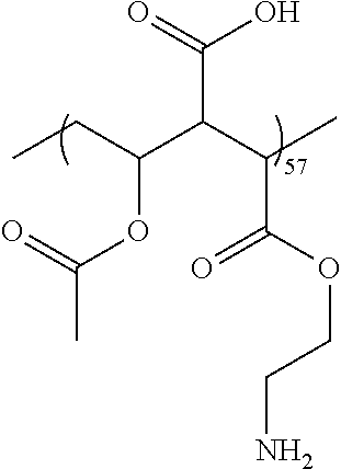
C(=O)(C(C(C(OC(=O)C)CC)C(=O)O)C)OCCN
